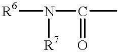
[R6]N(C(C)=O)[R7]
